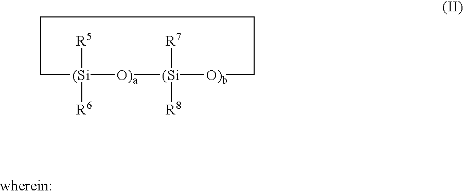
C1[(Si]([R6])([R5])[O)a][(Si]([R8])([R7])[O)b]CCC1
